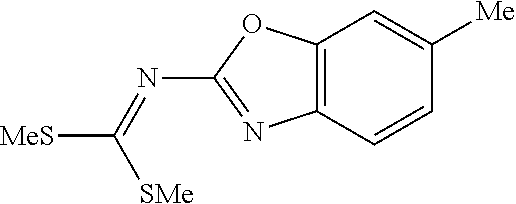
C1(N=C([MeS])[SMe])=NC2=C(O1)C=C([Me])C=C2
